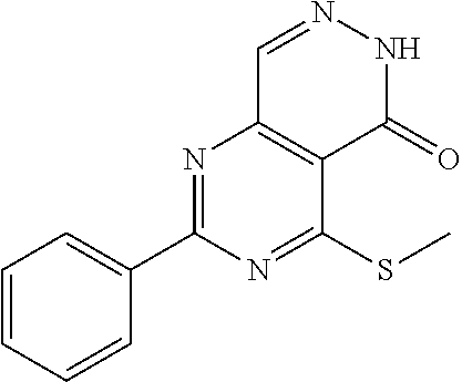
C1=CC=CC(C2=NC3=C(C(SC)=N2)C(=O)NN=C3)=C1
